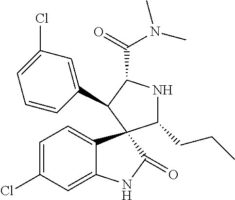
C1=C(Cl)C=C2C(=C1)C1(C(=O)N2)C(CCC)NC(C(=O)N(C)C)C1C1=CC(Cl)=CC=C1
